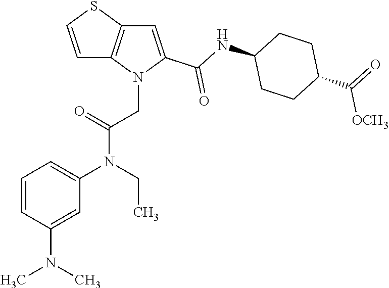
C1=CC(N(C)C)=CC(N(CC)C(=O)CN2C(C(NC3CCC(C(=O)[OCH3])CC3)=O)=CC3=C2C=CS3)=C1
